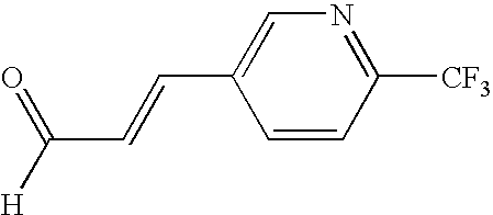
C1([CF3])=NC=C(C=CC([H])=O)C=C1
